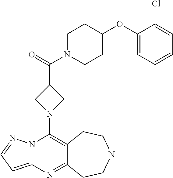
N12C(=CC=N1)N=C1C(=C2N2CC(C(=O)N3CCC(OC4=CC=CC=C4Cl)CC3)C2)CCNCC1
